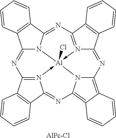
N12->[Al]34(Cl)-N5=C6C7=C(C=CC=C7)C5=NC5=C7C(=C(N53)N=C1C1=C(C=2N=C2N4C(=N6)C3=C2C=CC=C3)C=CC=C1)C=CC=C7.[AlPc-Cl]
